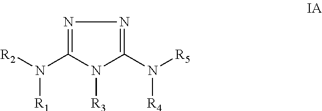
N1=C(N([R2])[R1])N([R3])C(N([R5])[R4])=N1
